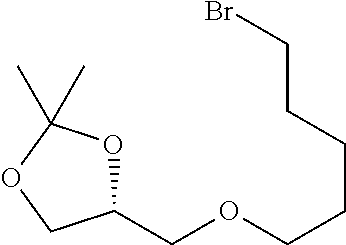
C1(COCCCCCBr)OC(C)(C)OC1
